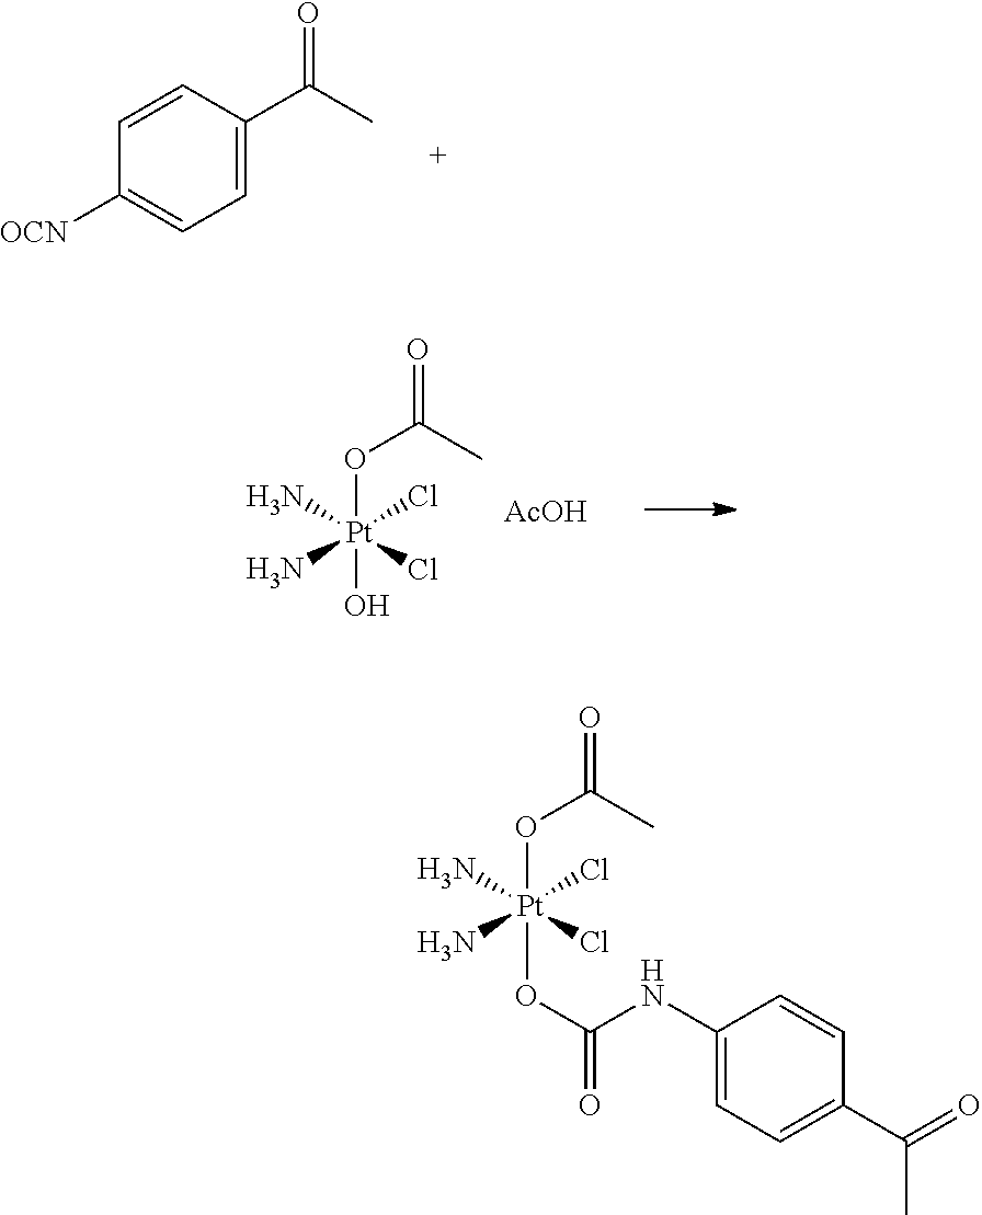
C1=CC(C(C)=O)=CC=C1[OCN].N[Pt](N)(OC(=O)C)(Cl)(Cl)O.[AcOH].N[Pt](N)(OC(=O)C)(OC(=O)NC1=CC=C(C(C)=O)C=C1)(Cl)Cl
